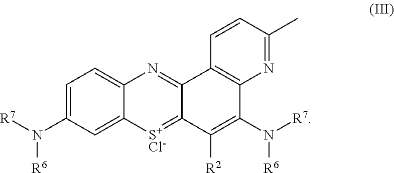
C1=C(N([R7])[R6])C=C2C(=C1)N=C1C(=[S+Cl-]2)C([R2])=C(N([R7])[R6])C2=C1C=CC(C)=N2
